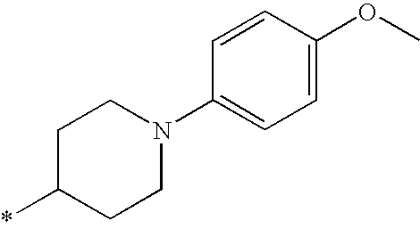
C1C(*)CCN(C2=CC=C(OC)C=C2)C1
